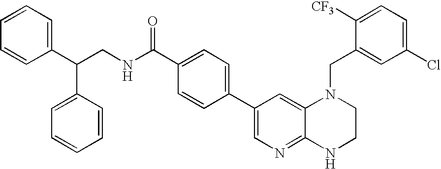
C(CNC(C1=CC=C(C2=CN=C3C(=C2)N(CC2=CC(Cl)=CC=C2[CF3])CCN3)C=C1)=O)(C1=CC=CC=C1)C1=CC=CC=C1
